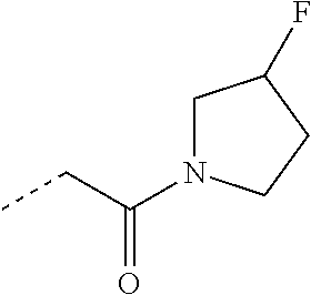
CCC(=O)N1CC(F)CC1
